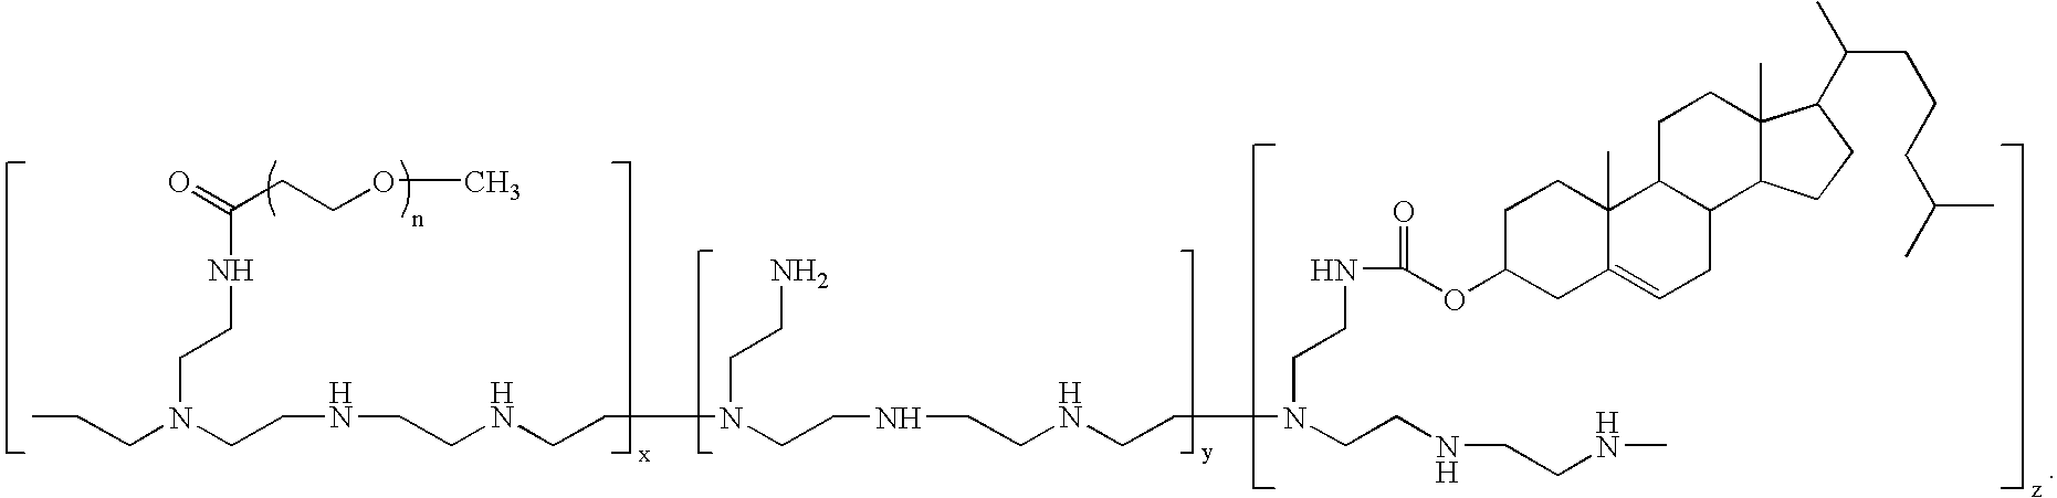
C1C(OC(=O)NCCN(CCNCCNC)CCNCCNCCN(CCN)CCNCCNCCN(CCC)CCNC(CCOC)=O)CC2=CCC3C(C2(C)C1)CCC1(C)C3CCC1C(C)CCCC(C)C
